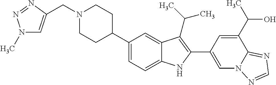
N1(CC2=CN(C)N=N2)CCC(C2=CC=C3C(=C2)C(C(C)C)=C(C2=CN4C(=NC=N4)C(C(C)O)=C2)N3)CC1
